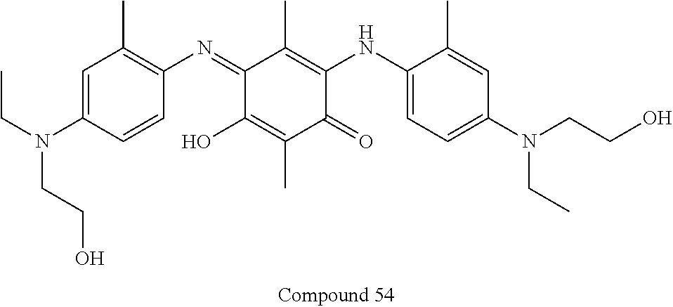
C1=C(N(CC)CCO)C=CC(N=C2C(O)=C(C)C(=O)C(NC3=CC=C(N(CCO)CC)C=C3C)=C2C)=C1C
